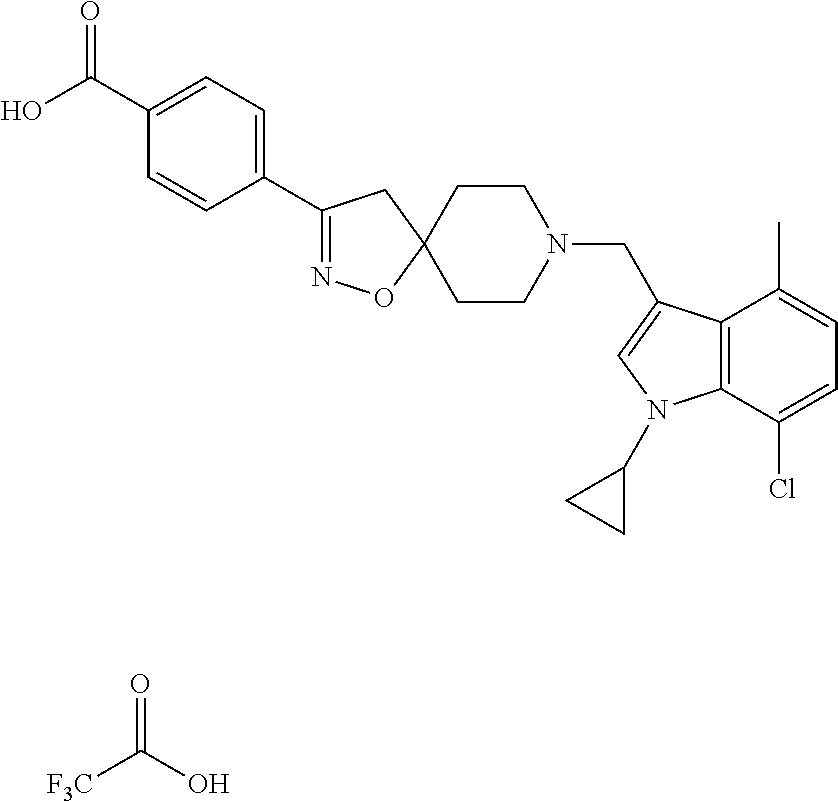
O=C(O)[F3C].O=C(C1=CC=C(C2=NOC3(C2)CCN(CC2=CN(C4CC4)C4=C2C(C)=CC=C4Cl)CC3)C=C1)O
